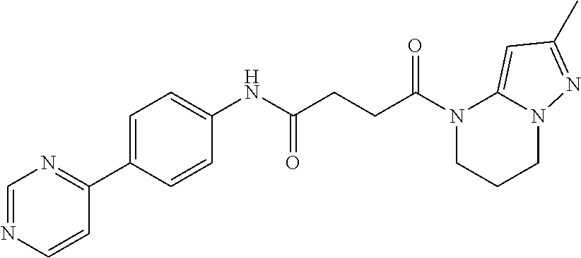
N1(C(=O)CCC(=O)NC2=CC=C(C3=NC=NC=C3)C=C2)CCCN2C1=CC(C)=N2
